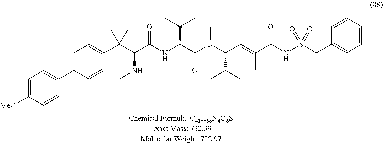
C1=C(C2=CC=C([MeO])C=C2)C=CC(C(C(C(NC(C(N(C(C=C(C(NS(CC2=CC=CC=C2)(=O)=O)=O)C)C(C)C)C)=O)C(C)(C)C)=O)NC)(C)C)=C1
